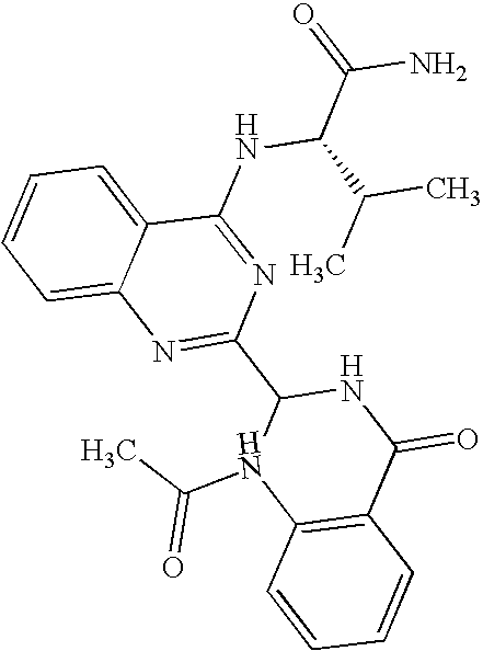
C1=CC=C2C(=C1)N=C(C1N(C(C)=O)C3=C(C(=O)N1)C=CC=C3)N=C2NC(C(N)=O)C(C)C
